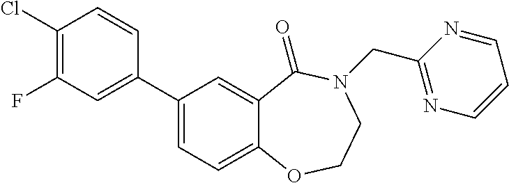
C1(Cl)=C(F)C=C(C2=CC=C3C(=C2)C(=O)N(CC2=NC=CC=N2)CCO3)C=C1
